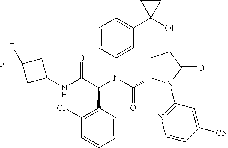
C1(C(C(NC2CC(F)(F)C2)=O)N(C(=O)C2CCC(=O)N2C2=NC=CC([CN])=C2)C2=CC(C3(O)CC3)=CC=C2)=C(Cl)C=CC=C1
